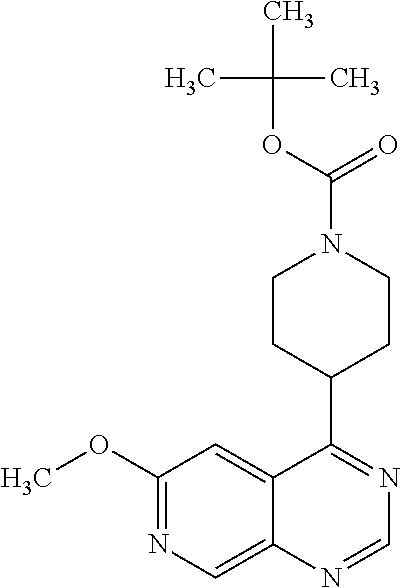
C1(OC)=NC=C2C(=C1)C(C1CCN(C(OC(C)(C)C)=O)CC1)=NC=N2
